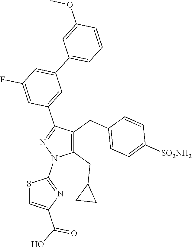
S1C=C(C(O)=O)N=C1N1C(CC2CC2)=C(CC2=CC=C([SO2NH2])C=C2)C(C2=CC(C3=CC=CC(OC)=C3)=CC(F)=C2)=N1
